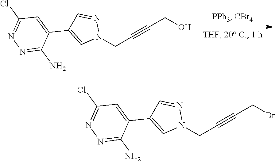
N1(CC#CCO)N=CC(C2=CC(Cl)=NN=C2N)=C1.N1(CC#CCBr)N=CC(C2=CC(Cl)=NN=C2N)=C1
